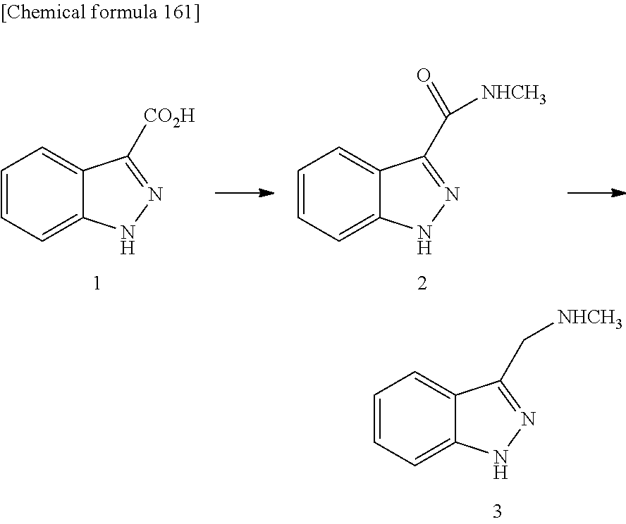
C1=CC=C2C(=C1)NN=C2[CO2H].C1=CC=C2C(=C1)NN=C2C([NHCH3])=O.C1=CC=C2C(=C1)NN=C2C[NHCH3]
